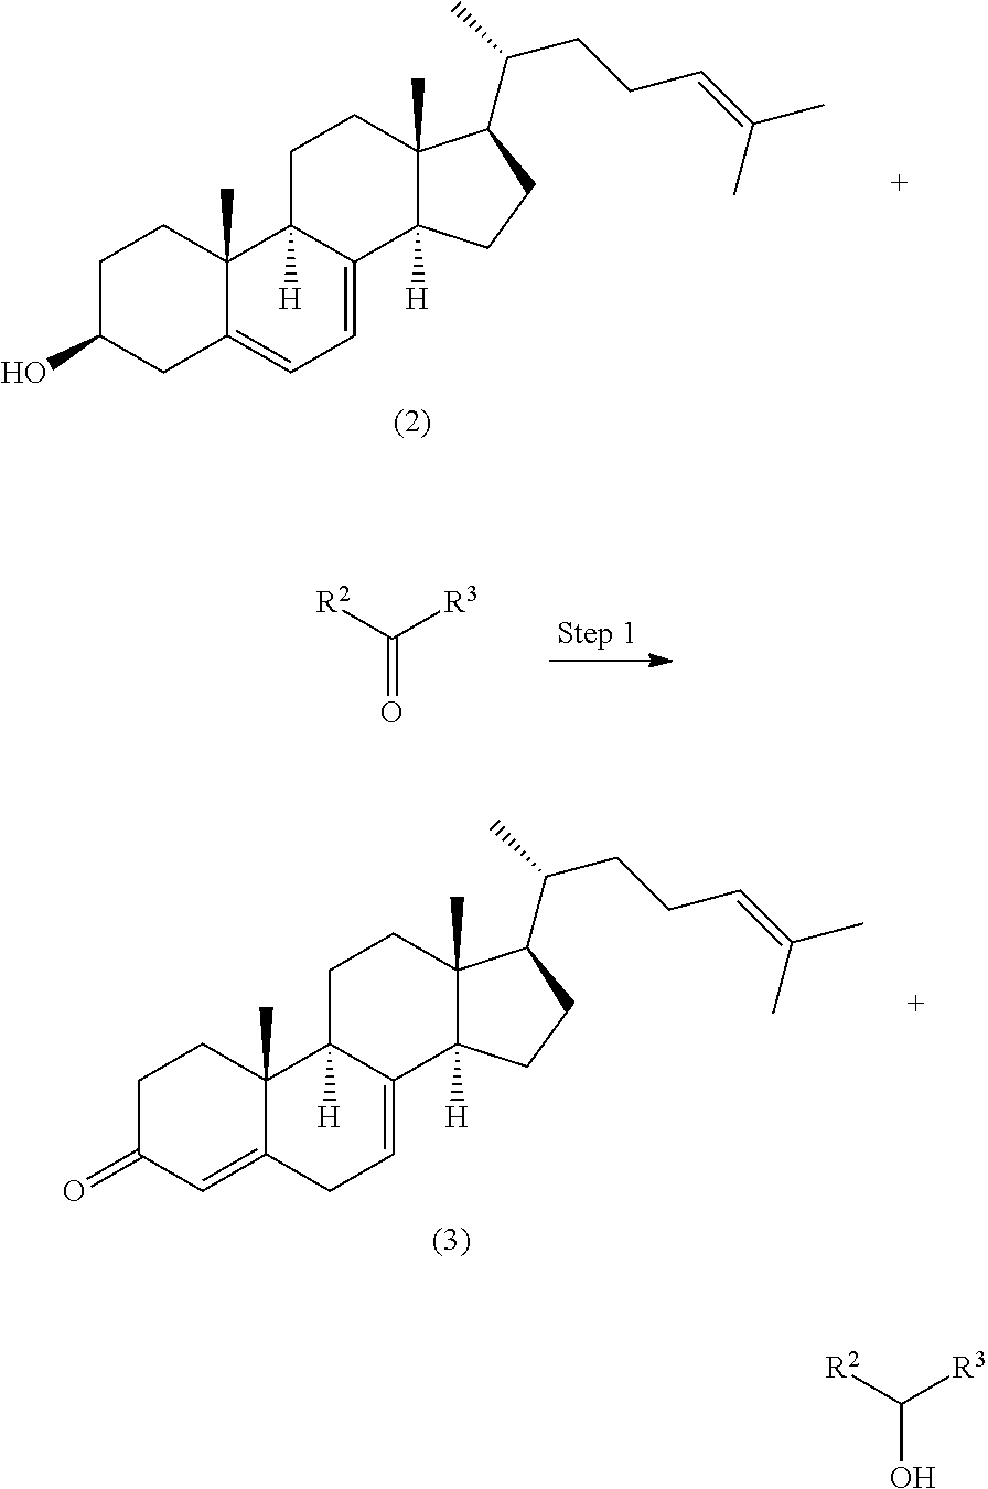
C1C(O)CC2=CC=C3C([H])(C2(C)C1)CCC1(C)C3([H])CCC1C(C)CCC=C(C)C.[R2]C([R3])=O.C1C(=O)C=C2C(C)(C1)C1([H])C(=CC2)C2([H])C(C)(CC1)C(C(C)CCC=C(C)C)CC2.[R2]C([R3])O
